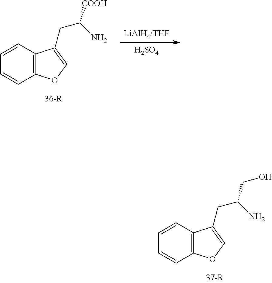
[H2SO4].[LiAlH4/THF].C1=CC2=C(C=C1)C(CC([COOH])N)=CO2.C1=CC2=C(C=C1)C(CC(CO)N)=CO2
